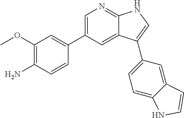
C1(C2=CC(OC)=C(N)C=C2)=CN=C2C(=C1)C(C1=CC=C3C(=C1)C=CN3)=CN2
